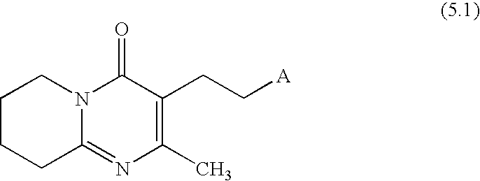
C1CCC2=NC(C)=C(CC[A])C(=O)N2C1
